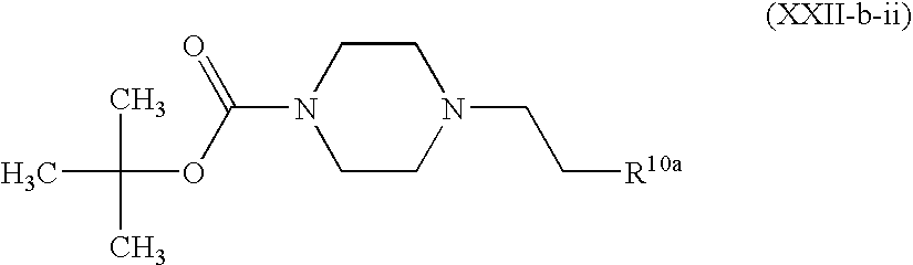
C1CN(CC[R10a])CCN1C(OC(C)(C)C)=O
